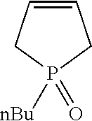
C1=CCP(=O)([nBu])C1
